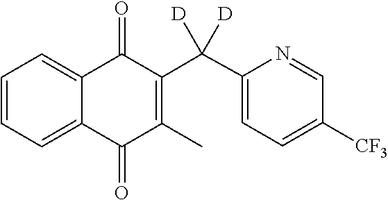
C1=CC=C2C(=O)C(C(C3=CC=C([CF3])C=N3)([D])[D])=C(C)C(=O)C2=C1
